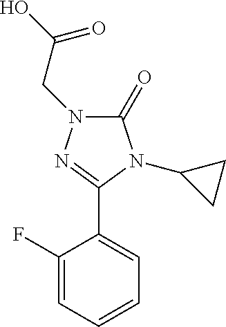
C1(=O)N(CC(O)=O)N=C(C2=CC=CC=C2F)N1C1CC1
